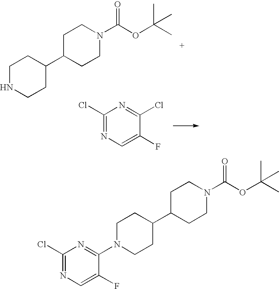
C1NCCC(C2CCN(C(OC(C)(C)C)=O)CC2)C1.C1(Cl)=NC=C(F)C(Cl)=N1.C1N(C2=NC(Cl)=NC=C2F)CCC(C2CCN(C(OC(C)(C)C)=O)CC2)C1
